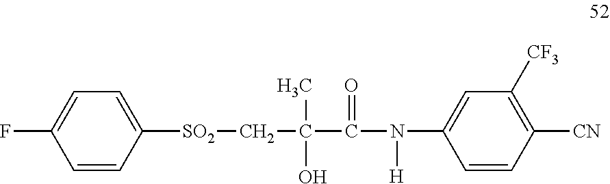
C1=CC([SO2]CC(C(N(C2=CC([CF3])=C([CN])C=C2)[H])=O)(C)O)=CC=C1F
